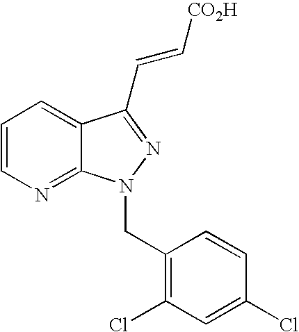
N1=C2C(=CC=C1)C(C=C[CO2H])=NN2CC1=C(Cl)C=C(Cl)C=C1
